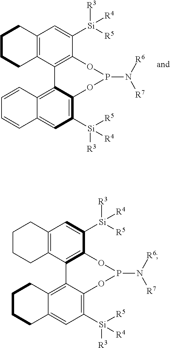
C12=C(C3=C(C([Si]([R4])([R3])[R5])=C1)OP(N([R7])[R6])OC1=C([Si]([R3])([R4])[R5])C=C4C(=C31)CCCC4)CCCC2.C12=C(C3=C(C([Si]([R4])([R3])[R5])=C1)OP(N([R7])[R6])OC1=C([Si]([R3])([R4])[R5])C=C4C(=C31)C=CC=C4)CCCC2
